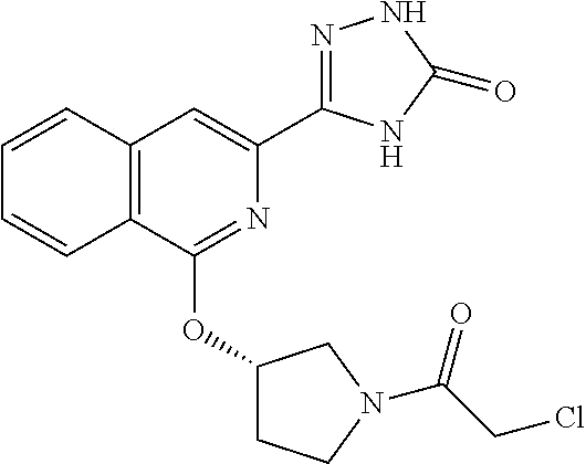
C12=C(C(OC3CCN(C(CCl)=O)C3)=NC(C3=NNC(=O)N3)=C1)C=CC=C2
